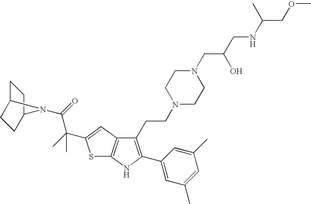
C1C2CCC(C1)N2C(=O)C(C)(C)C1=CC2=C(S1)NC(C1=CC(C)=CC(C)=C1)=C2CCN1CCN(CC(CNC(COC)C)O)CC1
